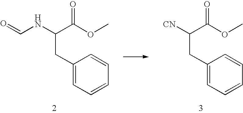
C1(CC(NC=O)C(=O)OC)=CC=CC=C1.C1(CC([CN])C(=O)OC)=CC=CC=C1
